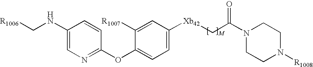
C1(NC[R1006])=CN=C(OC2=CC=C([Xb42]CC(=O)N3CCN([R1008])CC3)C=C2[R1007])C=C1
